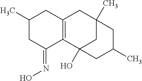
C1(C)CC(=NO)C2=C(C1)CC1(C)CC2(O)CC(C)C1
